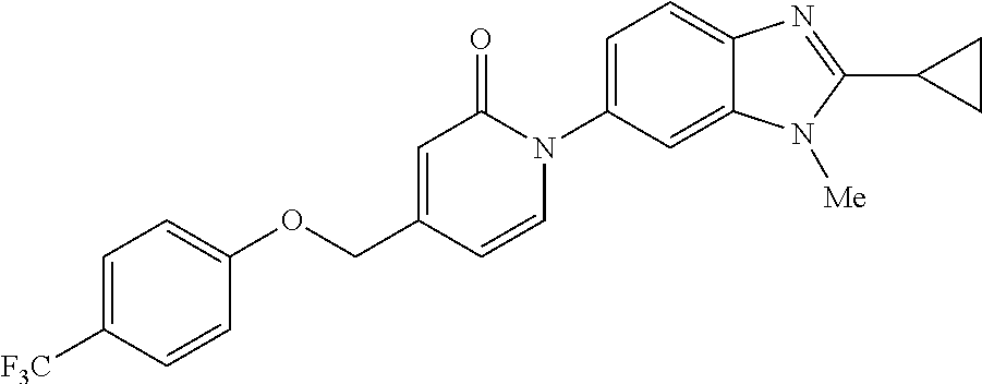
O(CC1=CC(=O)N(C2=CC=C3C(=C2)N([Me])C(C2CC2)=N3)C=C1)C1=CC=C([F3C])C=C1
